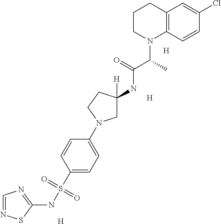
[H].C1(S(NC2=NC=NS2)(=O)=O)=CC=C(N2CC(NC(=O)C(N3C4=C(CCC3)C=C(Cl)C=C4)C)([H])CC2)C=C1.[H].[H]
